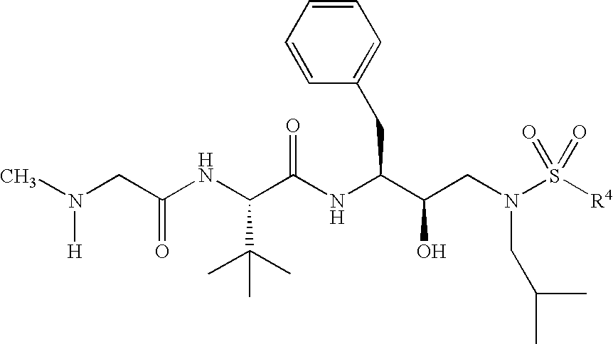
C(NC(C(NC(C(CN(S([R4])(=O)=O)CC(C)C)O)CC1=CC=CC=C1)=O)C(C)(C)C)(CN(C)[H])=O
